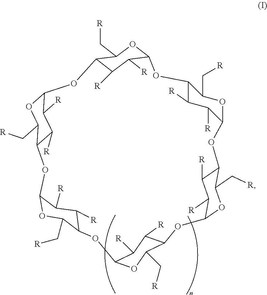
C12C([R])C([R])C(OC1C[R])OC1C([R])C([R])C(OC1C[R])OC1C([R])C([R])C(OC1C[R])OC1C([R])C([R])C(OC1C[R])OC1C([R])C([R])C(OC1C[R])OC1C([R])C([R])C(O2)OC1C[R]
